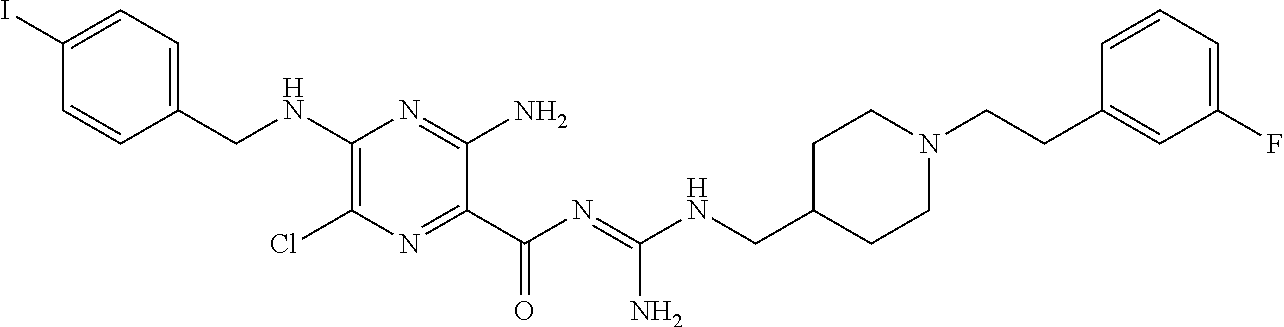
C1=C(I)C=CC(CNC2=C(Cl)N=C(C(N=C(NCC3CCN(CCC4=CC(F)=CC=C4)CC3)N)=O)C(N)=N2)=C1
